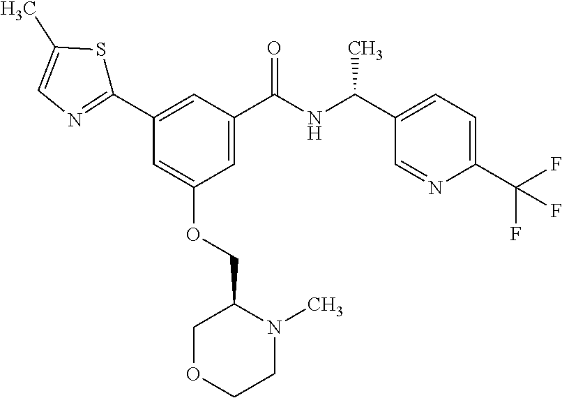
C1=C(C(NC(C2=CC=C(C(F)(F)F)N=C2)C)=O)C=C(C2=NC=C(C)S2)C=C1OCC1COCCN1C
